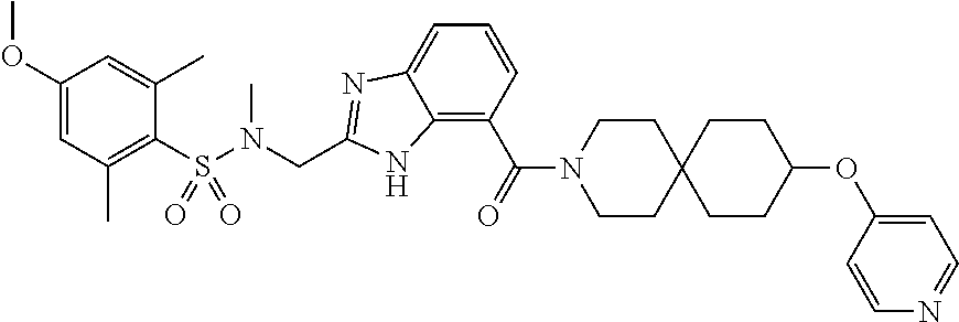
C1(OC)=CC(C)=C(S(N(CC2=NC3=CC=CC(C(=O)N4CCC5(CC4)CCC(OC4=CC=NC=C4)CC5)=C3N2)C)(=O)=O)C(C)=C1
